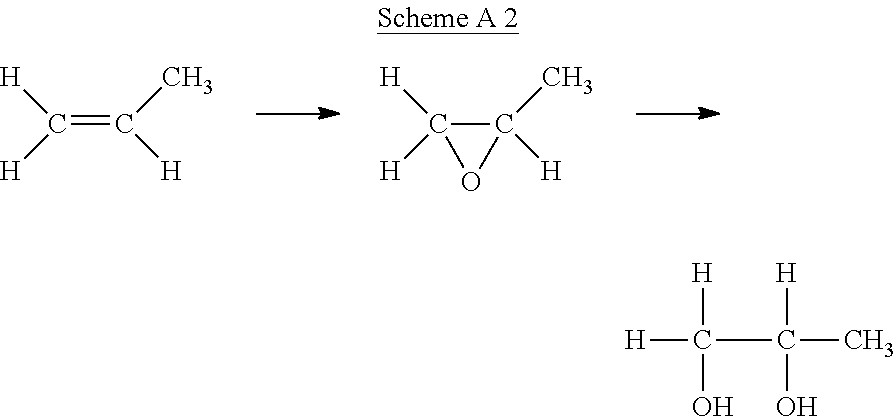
C(C(O)([H])C)(O)([H])[H].C1([H])([H])C([H])(C)O1.C(=C([H])C)([H])[H]
